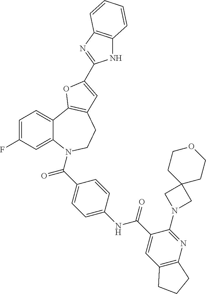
C1=C(F)C=C2C(=C1)C1=C(CCN2C(=O)C2=CC=C(NC(=O)C3=CC4=C(N=C3N3CC5(C3)CCOCC5)CCC4)C=C2)C=C(C2=NC3=C(N2)C=CC=C3)O1
